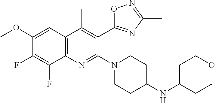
C1(OC)=CC2=C(C(F)=C1F)N=C(N1CCC(NC3CCOCC3)CC1)C(C1=NC(C)=NO1)=C2C
